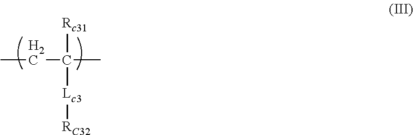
[Rc31]C(CC)(C)[Lc3][RC32]
